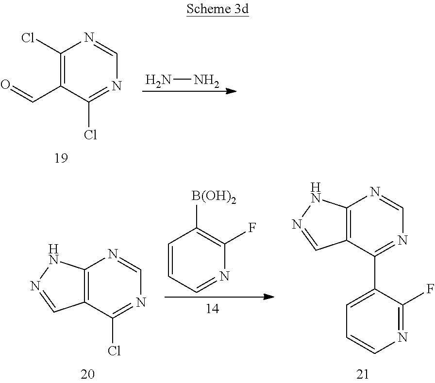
C1(Cl)=C(C=O)C(Cl)=NC=N1.NN.C12=C(C(Cl)=NC=N1)C=NN2.C1=CC=NC(F)=C1[B(OH)2].C12=C(C(C3=CC=CN=C3F)=NC=N1)C=NN2
